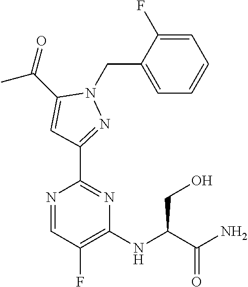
N1=CC(F)=C(NC(C(N)=O)CO)N=C1C1=NN(CC2=CC=CC=C2F)C(C(=O)C)=C1
